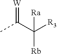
CC(C([R3])([Rb])[Ra])=[W]
